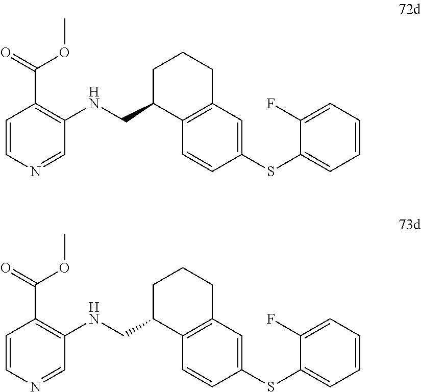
C1=CC(SC2=CC=CC=C2F)=CC2=C1C(CNC1=C(C(OC)=O)C=CN=C1)CCC2.C1=CC(SC2=CC=CC=C2F)=CC2=C1C(CNC1=C(C(OC)=O)C=CN=C1)CCC2
